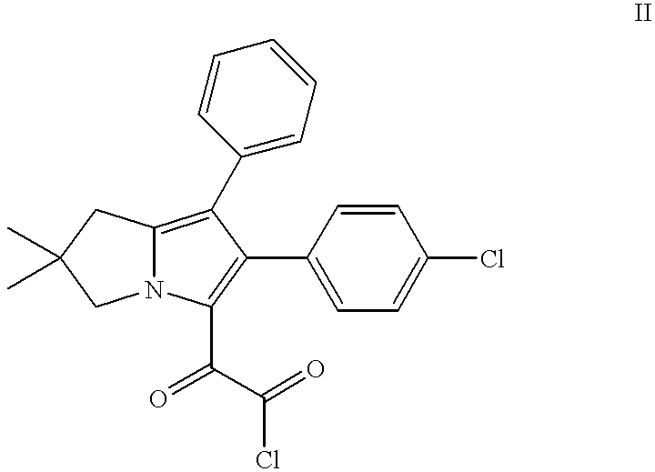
C12=C(C3=CC=CC=C3)C(C3=CC=C(Cl)C=C3)=C(C(C(Cl)=O)=O)N1CC(C)(C)C2
